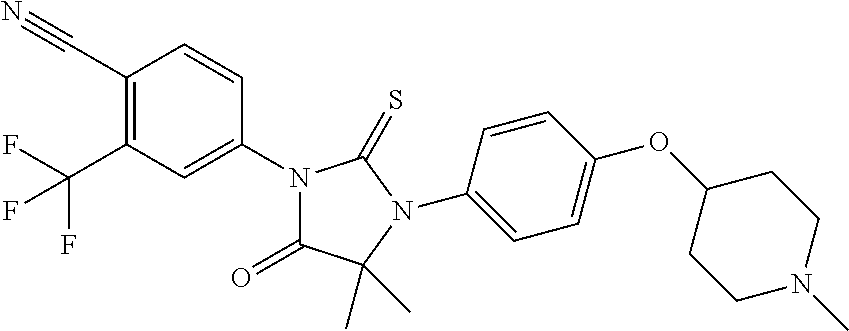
C1(C#N)=C(C(F)(F)F)C=C(N2C(=O)C(C)(C)N(C3=CC=C(OC4CCN(C)CC4)C=C3)C2=S)C=C1
